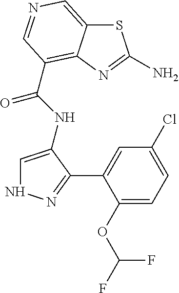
C(NC1=CNN=C1C1=CC(Cl)=CC=C1OC(F)F)(=O)C1=C2C(=CN=C1)SC(N)=N2
